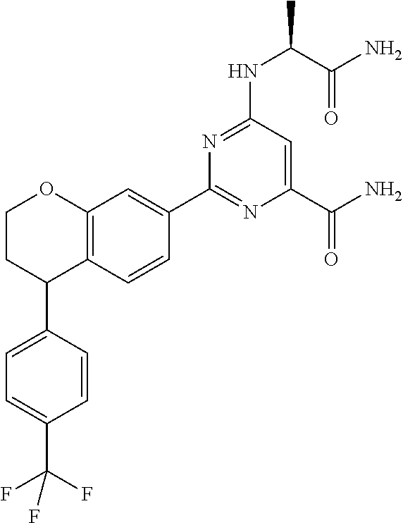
C12=C(C=CC(C3=NC(C(N)=O)=CC(NC(C)C(N)=O)=N3)=C1)C(C1=CC=C(C(F)(F)F)C=C1)CCO2
